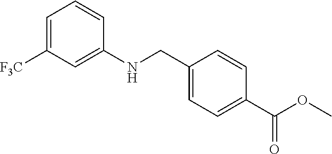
C1(CNC2=CC([F3C])=CC=C2)=CC=C(C(OC)=O)C=C1
